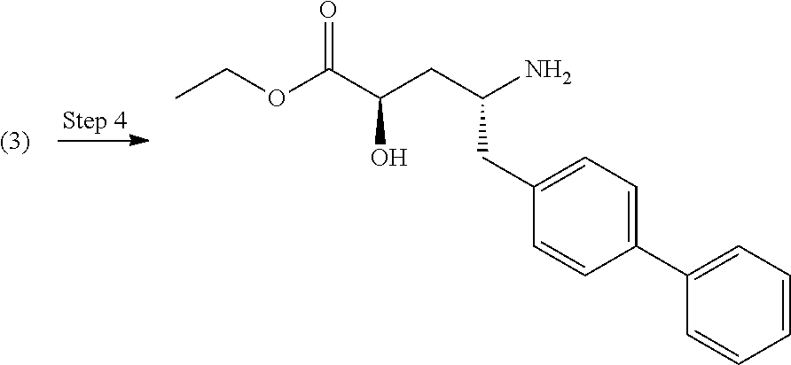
CCOC(C(CC(N)CC1=CC=C(C2=CC=CC=C2)C=C1)O)=O
